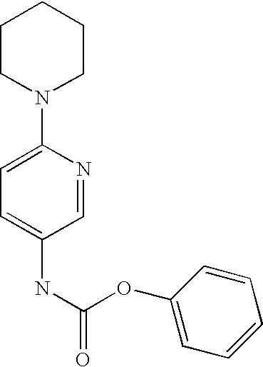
C1CN(C2=CC=C(NC(=O)OC3=CC=CC=C3)C=N2)CCC1
